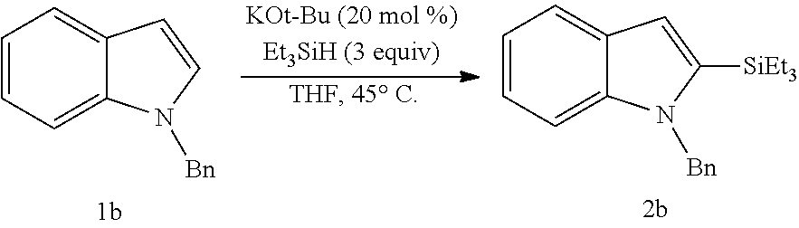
C12=CC=CC=C1N([Bn])C([SiEt3])=C2.C12=CC=CC=C1N([Bn])C=C2
